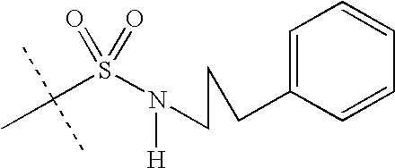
C(S(N([H])CCCC1=CC=CC=C1)(=O)=O)(C)(C)C
